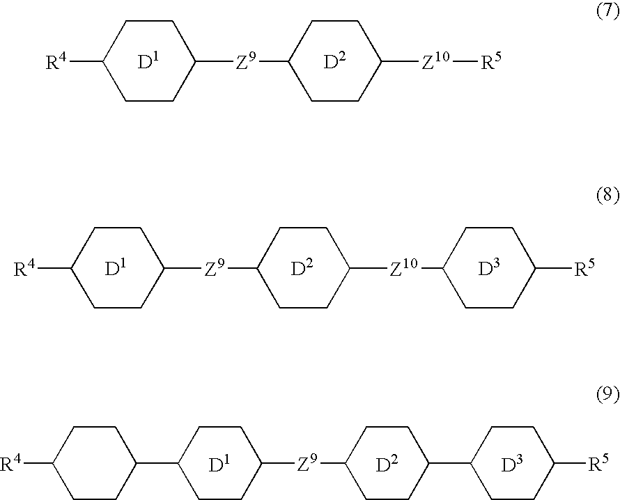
C1CC([Z9]C2CCC([Z10][R5])CC2)CCC1[R4].C1CC([Z9]C2CCC(C3CCC([R5])CC3)CC2)CCC1C1CCC([R4])CC1.C1CC([Z9]C2CCC([Z10]C3CCC([R5])CC3)CC2)CCC1[R4]
